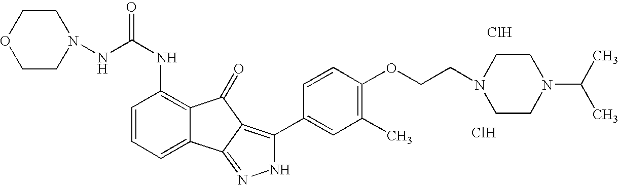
Cl.N(C(NC1=C2C(=CC=C1)C1=NNC(C3=CC(C)=C(OCCN4CCN(C(C)C)CC4)C=C3)=C1C2=O)=O)N1CCOCC1.Cl
